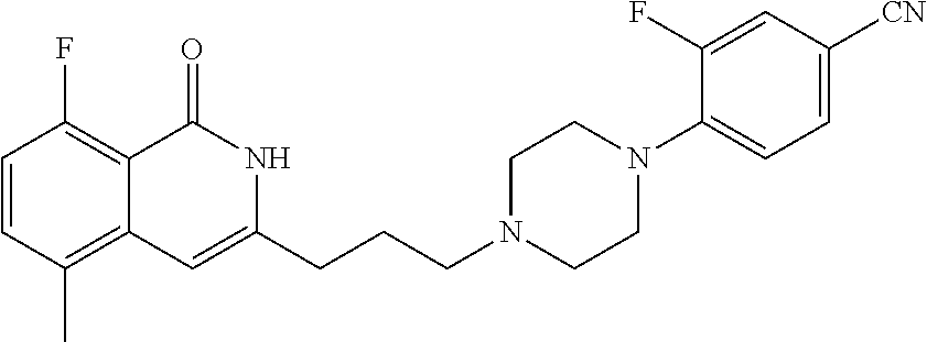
C1=CC(C)=C2C(=C1F)C(=O)NC(CCCN1CCN(C3=CC=C([CN])C=C3F)CC1)=C2
